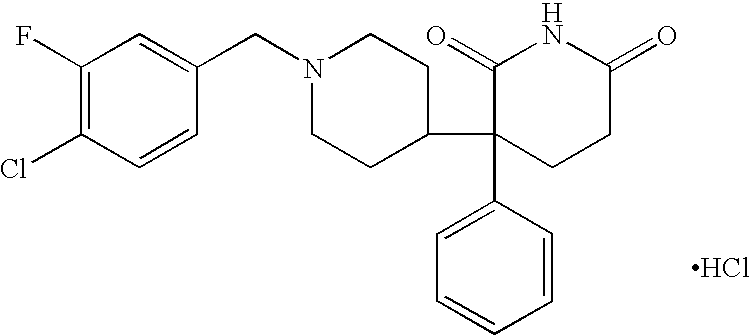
C1(F)=C(Cl)C=CC(CN2CCC(C3(C4=CC=CC=C4)CCC(=O)NC3=O)CC2)=C1.Cl
